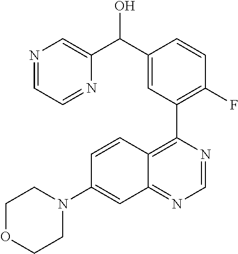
N1=CC=NC(C(C2=CC(C3=C4C(=NC=N3)C=C(N3CCOCC3)C=C4)=C(F)C=C2)O)=C1
